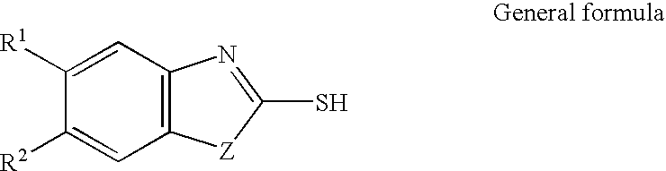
C12=C(C=C([R2])C([R1])=C1)[Z]C(S)=N2
